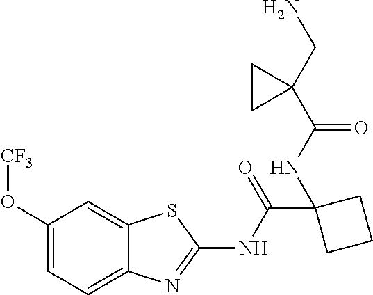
C1(O[CF3])=CC=C2C(=C1)SC(NC(C1(NC(C3(CN)CC3)=O)CCC1)=O)=N2
